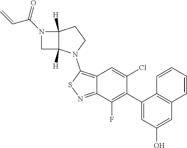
C1(C2=C(F)C3=NSC(N4CCC5([H])C4([H])CN5C(=O)C=C)=C3C=C2Cl)=CC(O)=CC2=C1C=CC=C2
